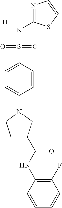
C1(NC(=O)C2CCN(C3=CC=C(S(NC4=NC=CS4)(=O)=O)C=C3)C2)=C(F)C=CC=C1.[H]
